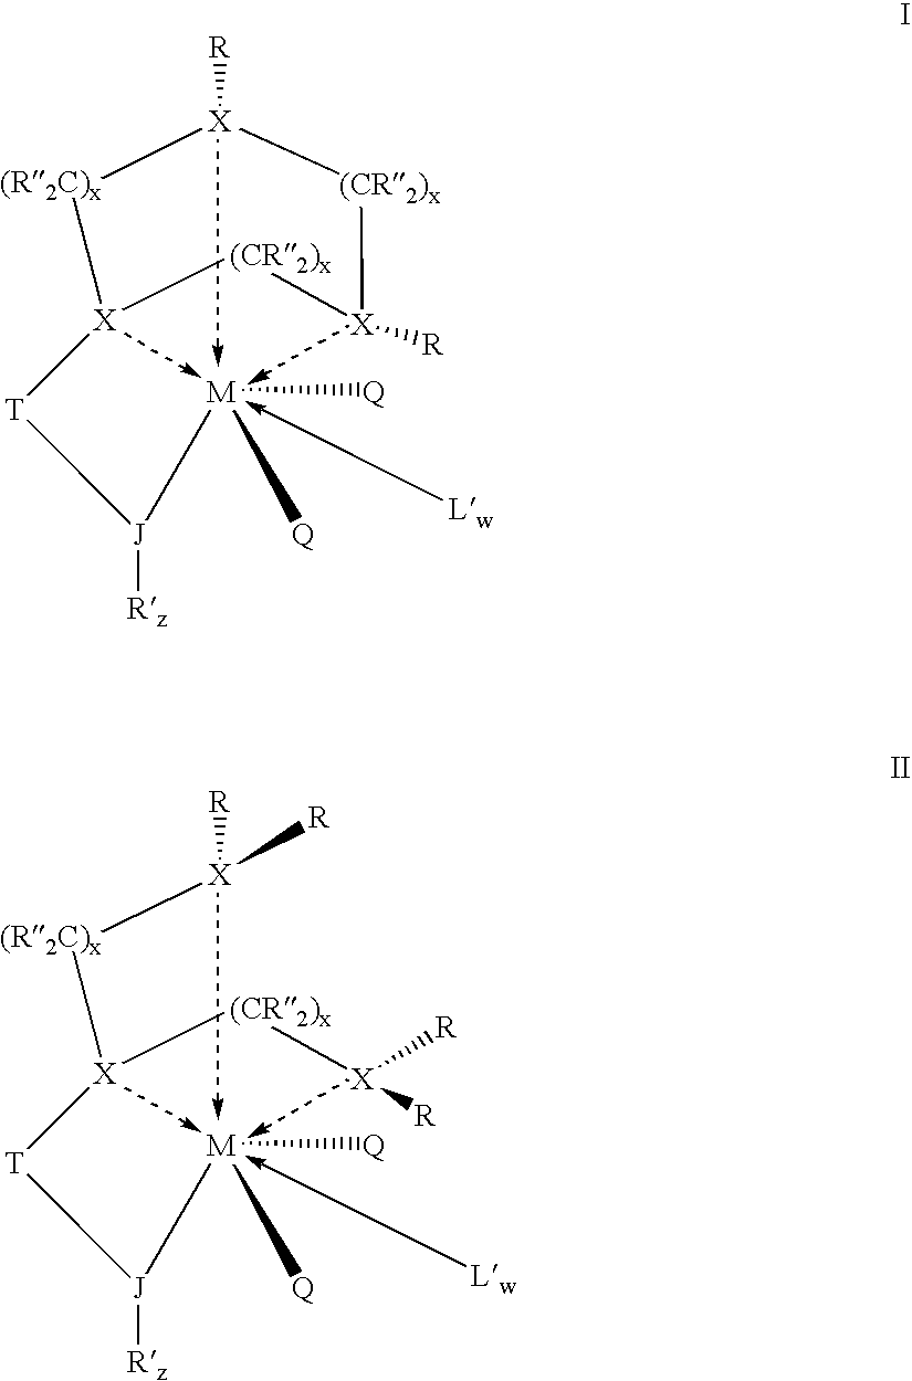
[R][X]1[(R2C)x][X]([T][J]([M]([Q])([Q])-[Lw])[Rz])[(CR2)x][X]([R])[(CR2)x]1.[R][X]([(R2C)x][X]([(CR2)x][X]([R])[R])[T][J]([M]([Q])([Q])-[Lw])[Rz])[R]
